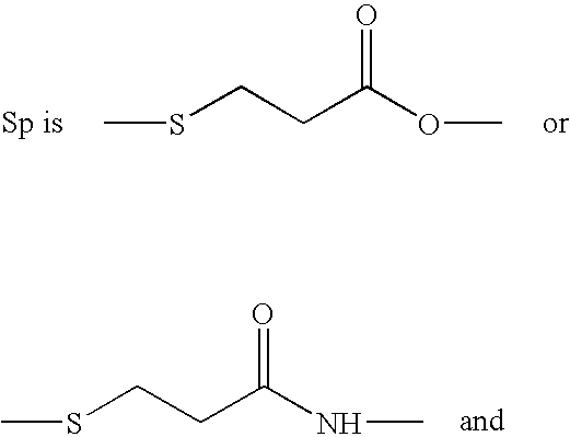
CSCCC(OC)=O.CSCCC(NC)=O
